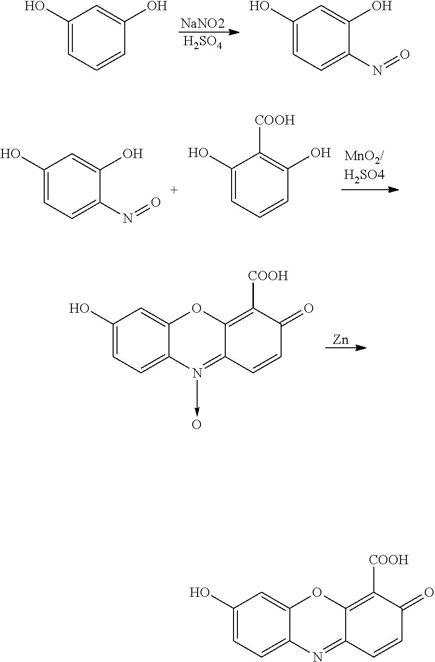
[NaNO2].[H2SO4].C1=CC(O)=CC(O)=C1.C1=C(N=O)C(O)=CC(O)=C1.C1=C(N=O)C(O)=CC(O)=C1.C1=CC(O)=C([COOH])C(O)=C1.C1=C2C(=CC(O)=C1)OC1=C([COOH])C(=O)C=CC1=N2.C1=C2C(=CC(O)=C1)OC1=C([COOH])C(=O)C=CC1=N2->O.[Zn]
